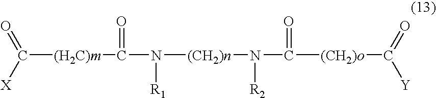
C([(H2C)m]C(N([R1])[(CH2)n]N(C([(CH2)o]C(=O)[Y])=O)[R2])=O)([X])=O
